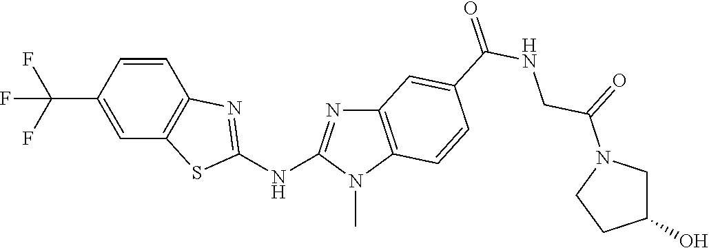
C(C1=CC2=C(C=C1)N=C(NC1=NC3=C(N1C)C=CC(C(NCC(=O)N1CC(O)CC1)=O)=C3)S2)(F)(F)F
